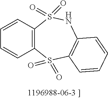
C12=C(C=CC=C1)S(=O)(=O)NC1=C(S2(=O)=O)C=CC=C1
